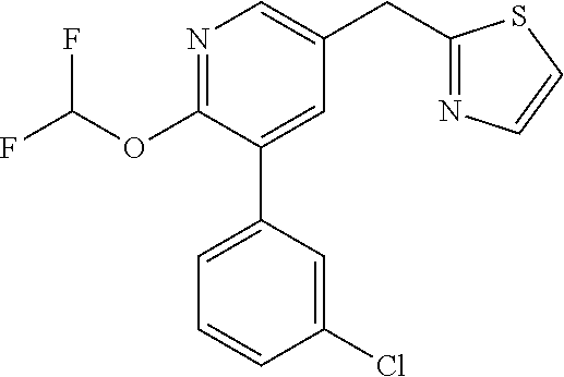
C1(OC(F)F)=NC=C(CC2=NC=CS2)C=C1C1=CC=CC(Cl)=C1
